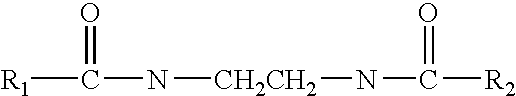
[R1]C(N[CH2CH2]NC([R2])=O)=O
